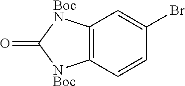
C12=C(C=CC(Br)=C1)[NBoc]C(=O)[BocN]2
